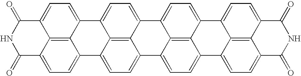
C12=CC=C3C4=C1C(=CC=C4C1=CC=C4C5=C1C3=CC=C5C1=CC=C3C5=C1C4=CC=C5C1=CC=C4C5=C1C3=CC=C5C(=O)NC4=O)C(=O)NC2=O
